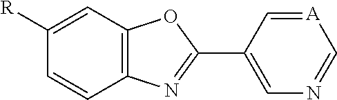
C1([R])=CC2=C(C=C1)N=C(C1=CN=C[A]=C1)O2
